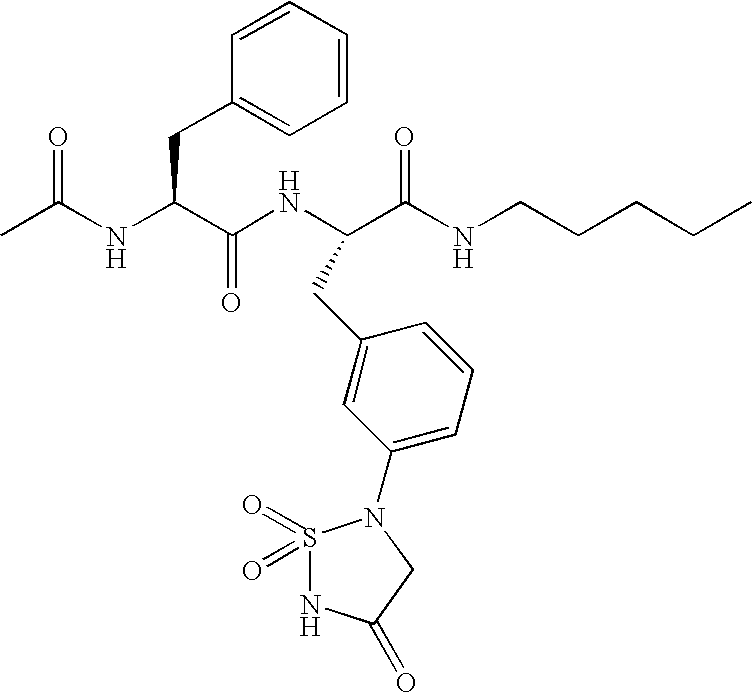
CC(NC(C(NC(C(NCCCCC)=O)CC1=CC(N2S(=O)(=O)NC(=O)C2)=CC=C1)=O)CC1=CC=CC=C1)=O
